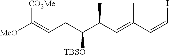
[TBSO]C(CC=C([MeO])[CO2Me])C(C=C(C=CI)C)C
